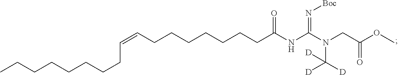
C(=CCCCCCCCC(NC(N(CC(OC)=O)C([D])([D])[D])=N[Boc])=O)CCCCCCCC
